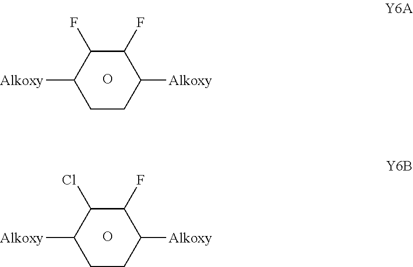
C1CC([Alkoxy])C(F)C(F)C1[Alkoxy].O.C1CC([Alkoxy])C(F)C(Cl)C1[Alkoxy].O
